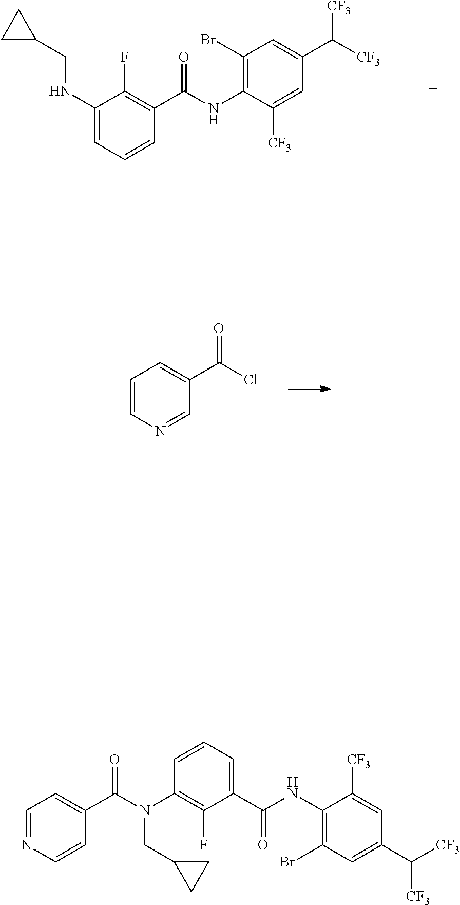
N(C1=C(Br)C=C(C([CF3])[CF3])C=C1[CF3])C(C1=C(F)C(NCC2CC2)=CC=C1)=O.C1=NC=CC=C1C(Cl)=O.C(C1CC1)N(C1=C(F)C(C(NC2=C(Br)C=C(C([CF3])[CF3])C=C2[CF3])=O)=CC=C1)C(C1=CC=NC=C1)=O
